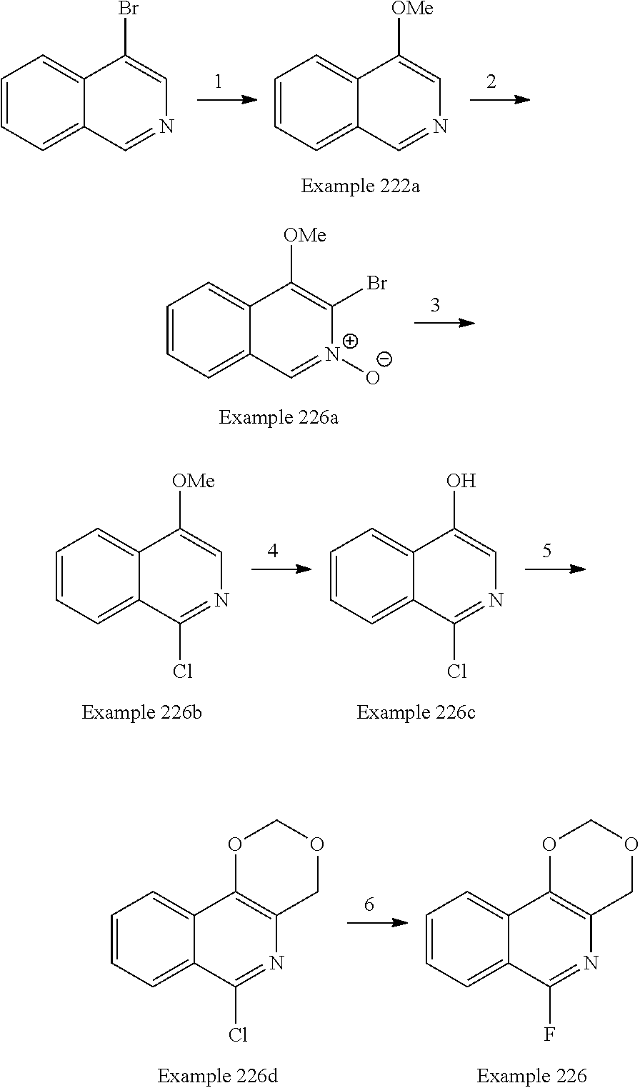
C1=CC=C2C(=C1)C([OMe])=CN=C2.C1=CC=C2C(=C1)C(Br)=CN=C2.C1=CC=C2C(=C1)C([OMe])=C(Br)[N+]([O-])=C2.C1=CC=C2C(=C1)C(O)=CN=C2Cl.C1=CC=C2C(=C1)C([OMe])=CN=C2Cl.C1=CC=C2C(=C1)C1=C(N=C2F)COCO1.C1=CC=C2C(=C1)C1=C(N=C2Cl)COCO1
